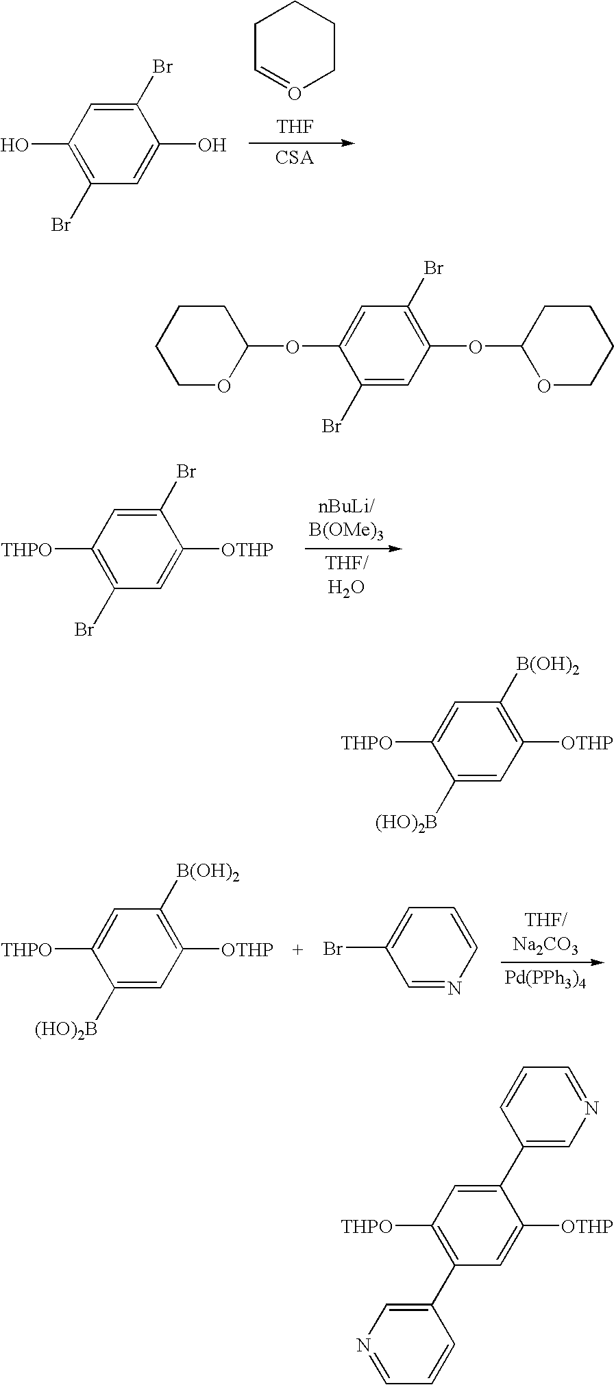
C1C=OCCC1.[THF].C1(O)=C(Br)C=C(O)C(Br)=C1.C1([THPO])=C(Br)C=C([OTHP])C(Br)=C1.[Pd(PPh3)4].C1([THPO])=CC([B(OH)2])=C([OTHP])C=C1[(HO)2B].C1=C(Br)C=NC=C1.C1(OC2OCCCC2)=C(Br)C=C(OC2CCCCO2)C(Br)=C1.C1([THPO])=CC([B(OH)2])=C([OTHP])C=C1[(HO)2B].C1([THPO])=C(C2=CN=CC=C2)C=C([OTHP])C(C2=CN=CC=C2)=C1
